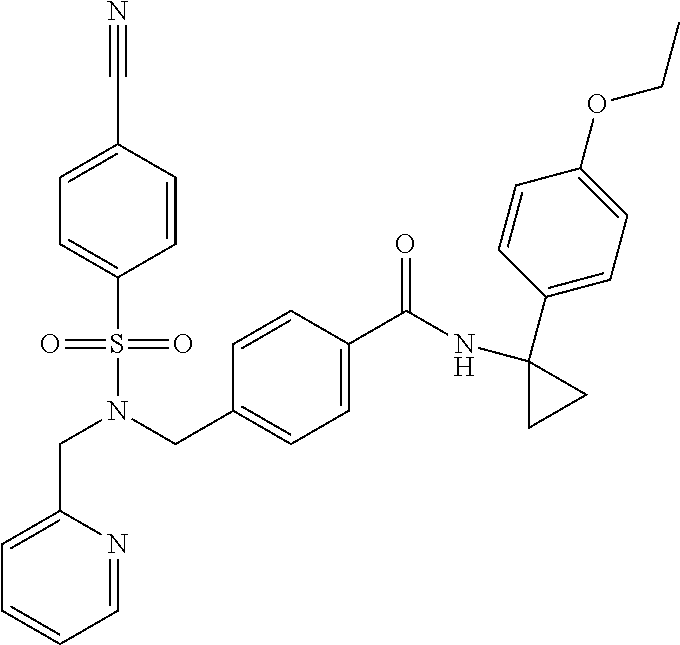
C(N(CC1=CC=C(C(NC2(C3=CC=C(OCC)C=C3)CC2)=O)C=C1)S(=O)(=O)C1=CC=C(C#N)C=C1)C1=CC=CC=N1
